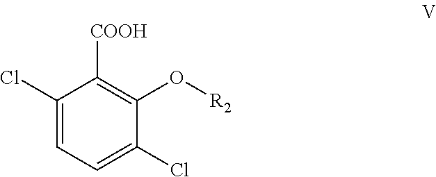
C1(Cl)=CC=C(Cl)C(O[R2])=C1[COOH]
